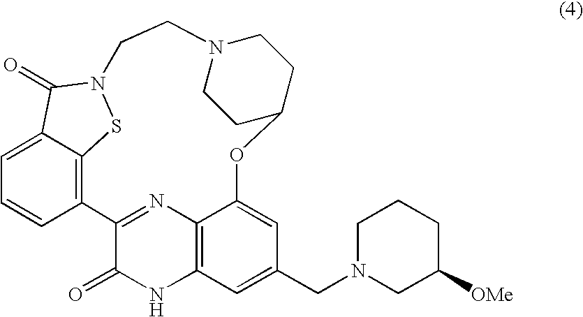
C1=C2C3=C(C=C1)C1=NC4=C(NC1=O)C=C(CN1CC([OMe])CCC1)C=C4OC1CCN(CCN(S3)C2=O)CC1
